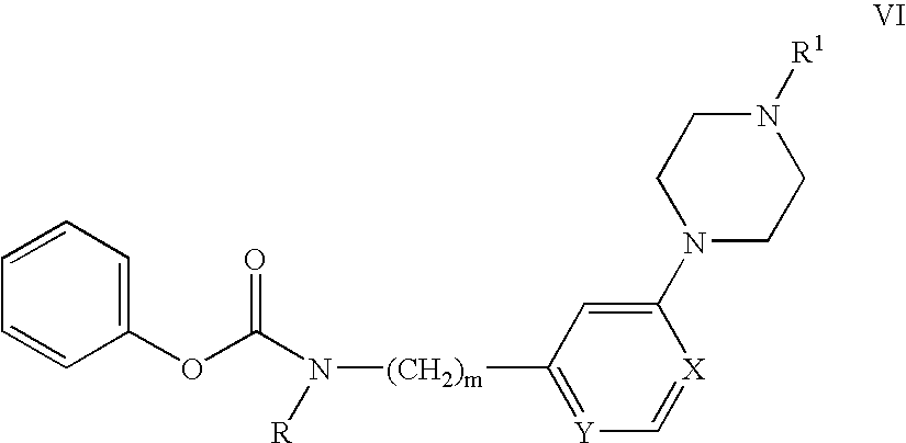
[Y]1=C([(CH2)m]N([R])C(OC2=CC=CC=C2)=O)C=C(N2CCN([R1])CC2)[X]=C1
